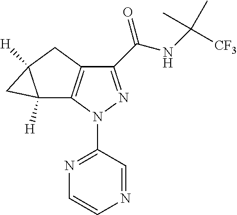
C1(C(NC(C)(C)[CF3])=O)=NN(C2=NC=CN=C2)C2=C1CC1([H])C2([H])C1
